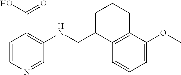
C1=CN=CC(NCC2C3=C(CCC2)C(OC)=CC=C3)=C1C(O)=O
